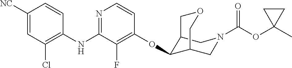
C1(NC2=NC=CC(OC3C4CN(C(OC5(C)CC5)=O)CC3COC4)=C2F)=C(Cl)C=C([NC])C=C1
